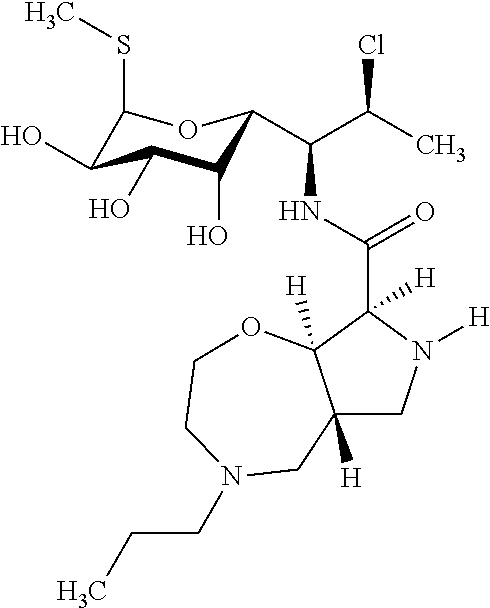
C12([H])CN([H])C(C(NC(C(C)Cl)C3C(O)C(O)C(O)C(SC)O3)=O)([H])C1([H])OCCN(CCC)C2
